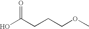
O=C(CCCOC)O
